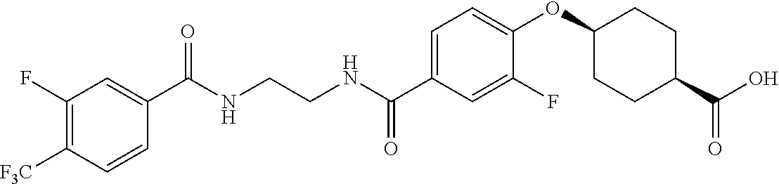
C1([F3C])=C(F)C=C(C(NCCNC(C2=CC=C(OC3CCC(C(O)=O)CC3)C(F)=C2)=O)=O)C=C1
